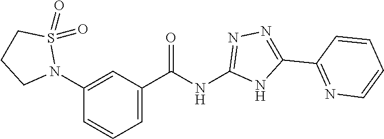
C(NC1=NN=C(C2=NC=CC=C2)N1)(=O)C1=CC=CC(N2S(=O)(=O)CCC2)=C1
